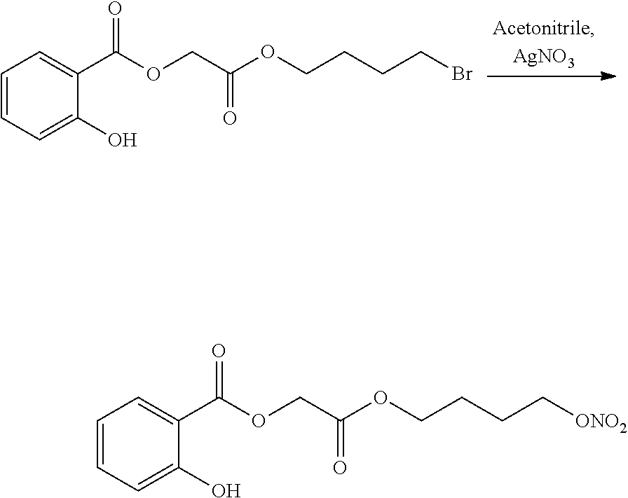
C1=CC=C(O)C(C(OCC(OCCCCBr)=O)=O)=C1.C1=CC=C(O)C(C(OCC(OCCCC[ONO2])=O)=O)=C1
